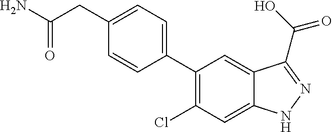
C1(C2=CC=C(CC(N)=O)C=C2)=C(Cl)C=C2C(=C1)C(C(O)=O)=NN2
